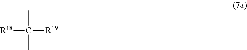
[R18]C([R19])(C)C
